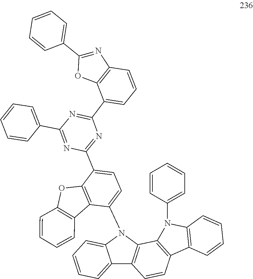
C1(C2=NC(C3=CC=CC4=C3OC(C3=CC=CC=C3)=N4)=NC(C3=CC=CC=C3)=N2)=CC=C(N2C3=CC=CC=C3C3=C2C2=C(C4=C(N2C2=CC=CC=C2)C=CC=C4)C=C3)C2=C1OC1=C2C=CC=C1
